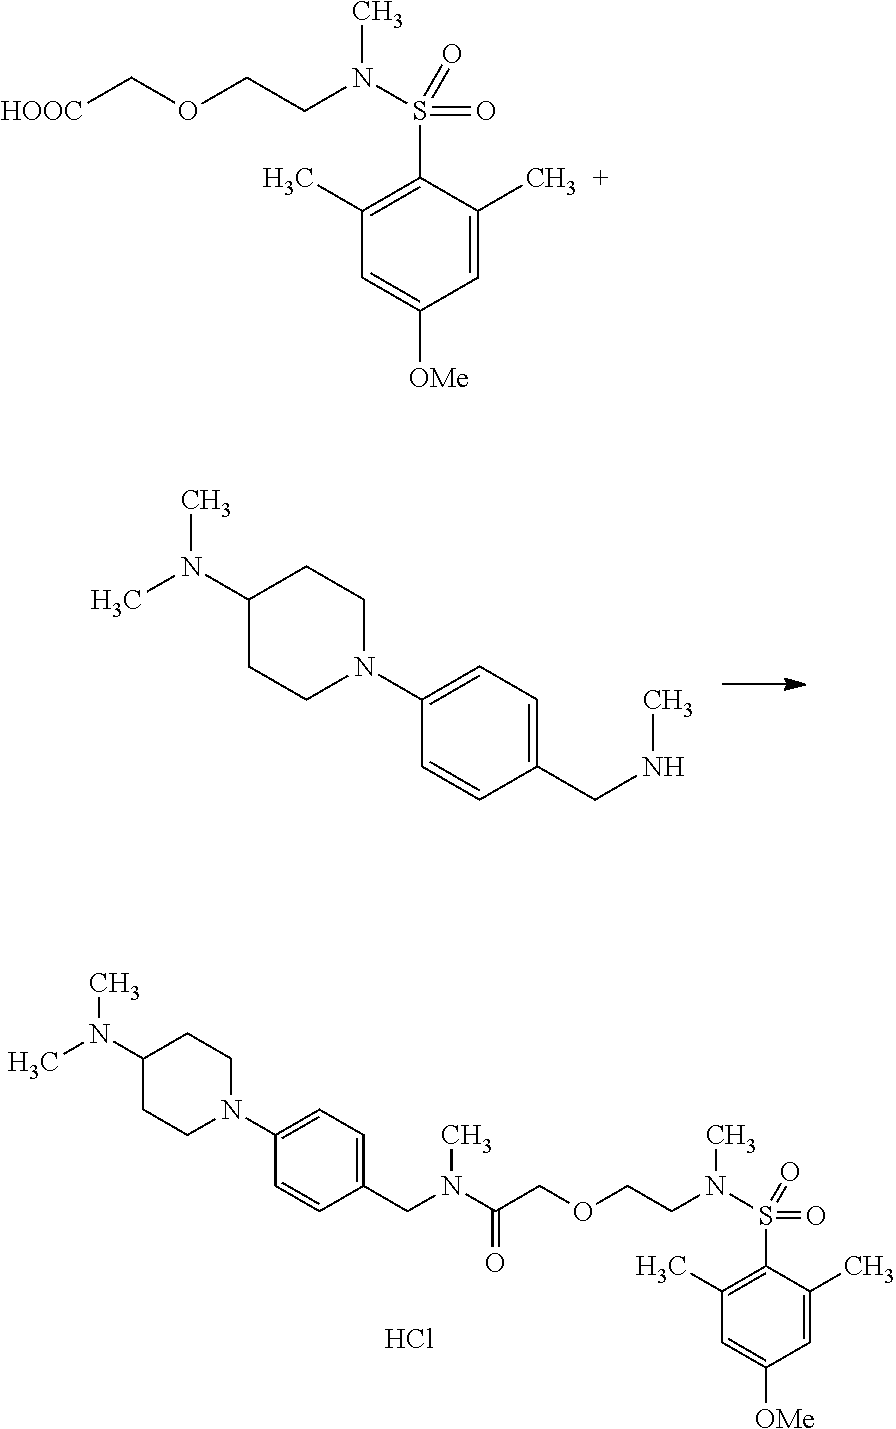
C1=C(C)C(S(N(CCOCC(N(C)CC2=CC=C(N3CCC(N(C)C)CC3)C=C2)=O)C)(=O)=O)=C(C)C=C1[OMe].Cl.N(C)CC1=CC=C(N2CCC(N(C)C)CC2)C=C1.C1=C(C)C(S(N(CCOC[HOOC])C)(=O)=O)=C(C)C=C1[OMe]
